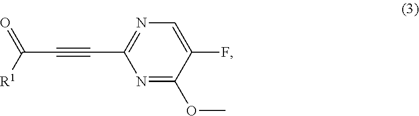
C1(F)=CN=C(C#CC(=O)[R1])N=C1OC
